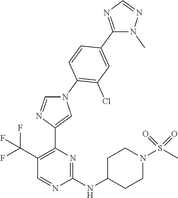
C1(NC2CCN(S(C)(=O)=O)CC2)=NC(C2=CN(C3=C(Cl)C=C(C4=NC=NN4C)C=C3)C=N2)=C(C(F)(F)F)C=N1
